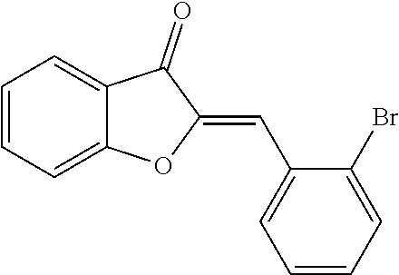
C1=CC=C2C(=C1)C(=O)C(=CC1=CC=CC=C1Br)O2
